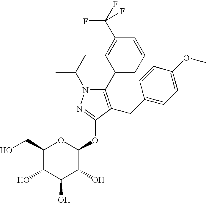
N1(C(C)C)C(C2=CC=CC(C(F)(F)F)=C2)=C(CC2=CC=C(OC)C=C2)C(OC2OC(CO)C(O)C(O)C2O)=N1
